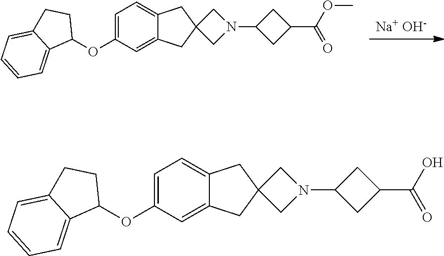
[Na+ OH-].C1=C(OC2CCC3=CC=CC=C23)C=C2C(=C1)CC1(C2)CN(C2CC(C(OC)=O)C2)C1.C1=C(OC2CCC3=CC=CC=C23)C=C2C(=C1)CC1(C2)CN(C2CC(C(O)=O)C2)C1
